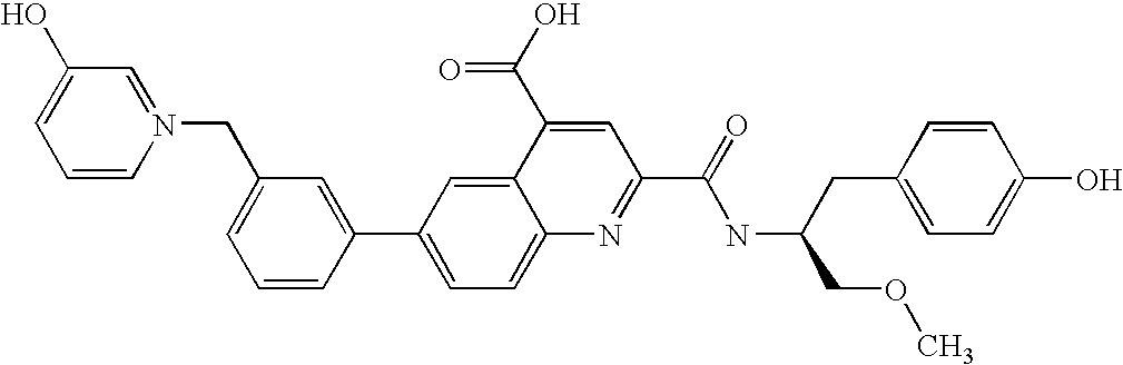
C1(O)=CC=CN(CC2=CC=CC(C3=CC=C4C(=C3)C(C(=O)O)=CC(C(NC(CC3=CC=C(O)C=C3)COC)=O)=N4)=C2)=C1
